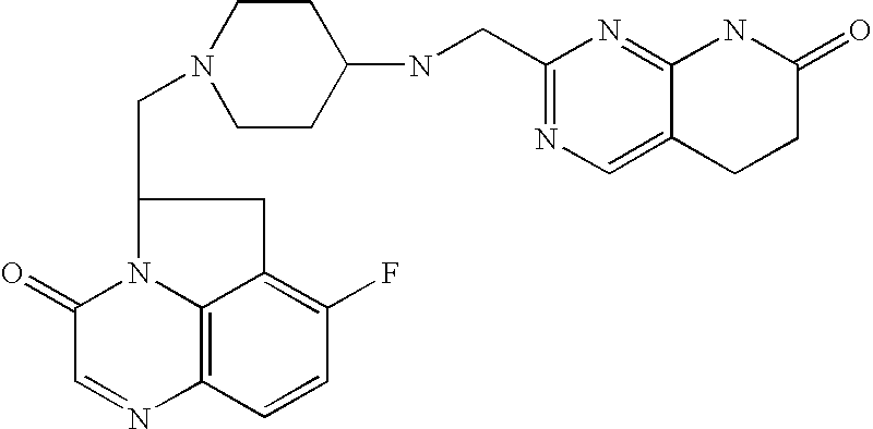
C1(CN2CCC(NCC3=NC=C4C(=N3)NC(=O)CC4)CC2)N2C3=C(N=CC2=O)C=CC(F)=C3C1
